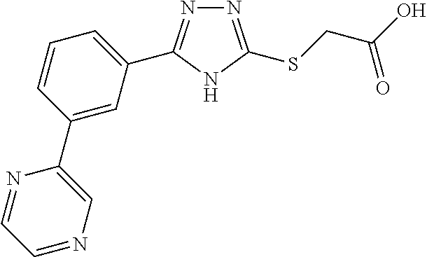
N1=C(SCC(O)=O)NC(C2=CC=CC(C3=CN=CC=N3)=C2)=N1
